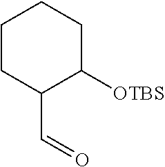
C1CC(C=O)C([OTBS])CC1
